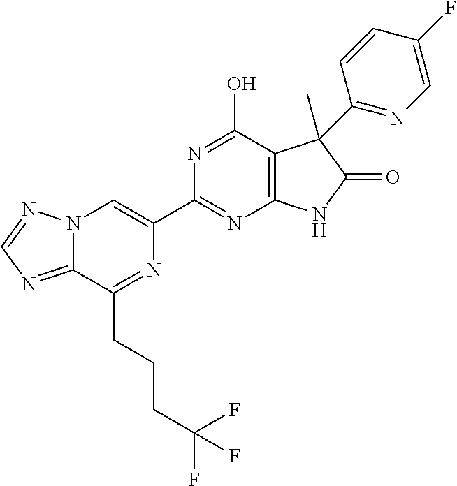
C12=NC=NN1C=C(C1=NC3=C(C(O)=N1)C(C)(C1=NC=C(F)C=C1)C(=O)N3)N=C2CCCC(F)(F)F
